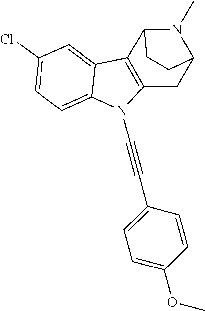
C1(Cl)=CC=C2C(=C1)C1=C(N2C#CC2=CC=C(OC)C=C2)CC2N(C)C1CC2
